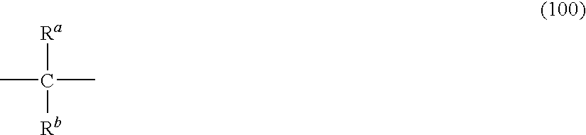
CC(C)([Ra])[Rb]
